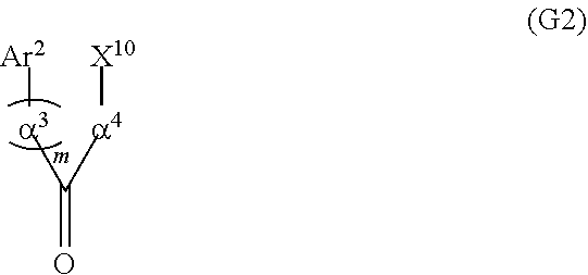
[a3]([Ar2])C([a4][X10])=O
